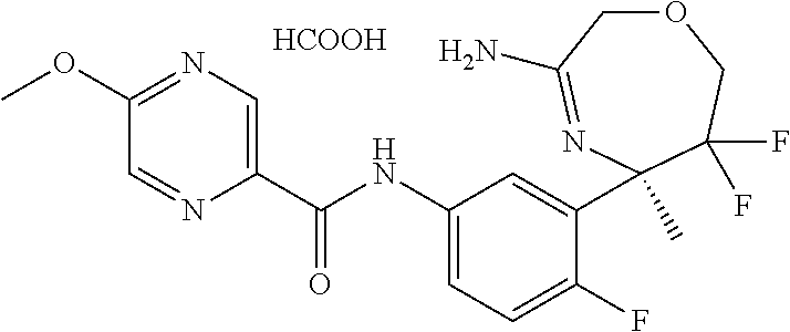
C1(C(NC2=CC=C(F)C(C3(C)N=C(N)COCC3(F)F)=C2)=O)=CN=C(OC)C=N1.[HCOOH]
